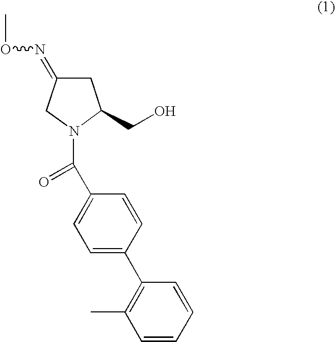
C1C(=NOC)CN(C(C2=CC=C(C3=C(C)C=CC=C3)C=C2)=O)C1CO
